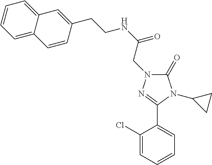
C(NC(=O)CN1C(=O)N(C2CC2)C(C2=CC=CC=C2Cl)=N1)CC1=CC2=CC=CC=C2C=C1
